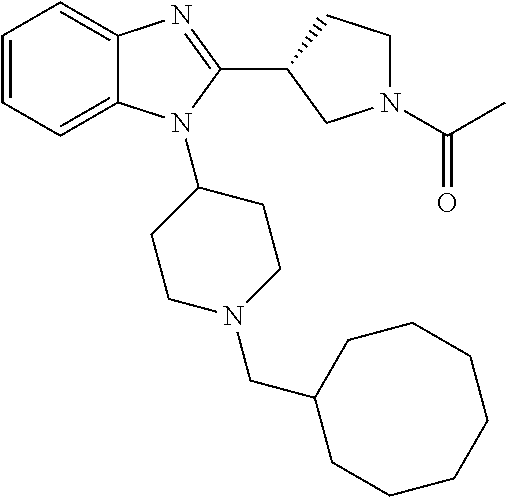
C1=CC=C2C(=C1)N=C(C1CN(C(C)=O)CC1)N2C1CCN(CC2CCCCCCC2)CC1
